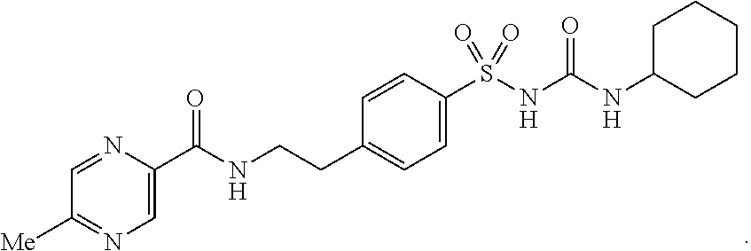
C1=NC(C(NCCC2=CC=C(S(NC(NC3CCCCC3)=O)(=O)=O)C=C2)=O)=CN=C1[Me]
